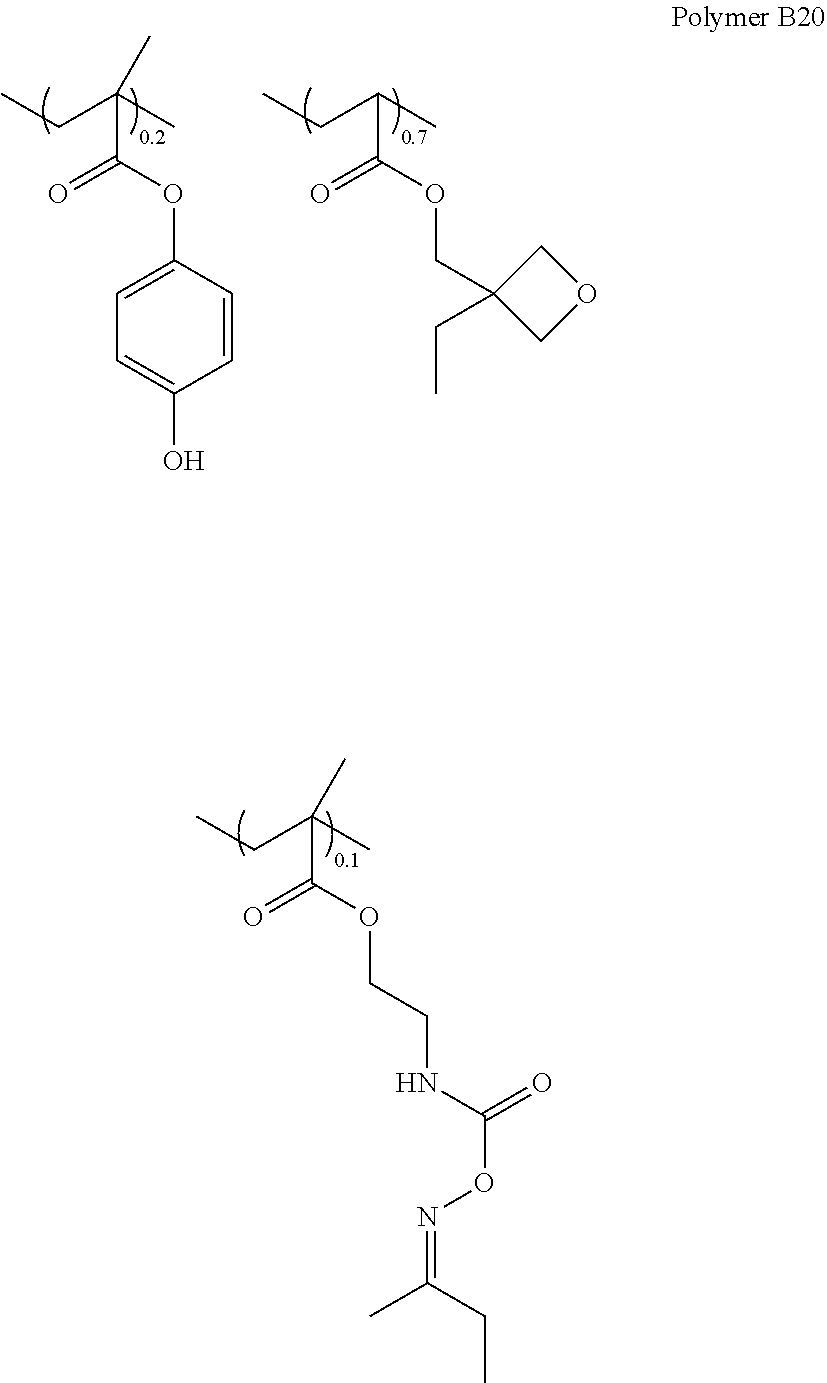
C1=C(OC(C(C)(CC)C)=O)C=CC(O)=C1.C(OC(C(C)CC)=O)C1(CC)COC1.O(C(C(C)(CC)C)=O)CCNC(ON=C(C)CC)=O
